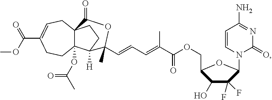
C(C1C(O)C(F)(F)C(N2C(=O)N=C(N)C=C2)O1)OC(C(=CC=CC1(C)C2([H])C3(OC(C)=O)C(CC=C(C(OC)=O)CC3)(CC2)C(=O)O1)C)=O
